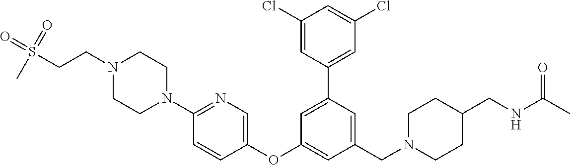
C1(Cl)=CC(C2=CC(OC3=CN=C(N4CCN(CCS(=O)(=O)C)CC4)C=C3)=CC(CN3CCC(CNC(C)=O)CC3)=C2)=CC(Cl)=C1
